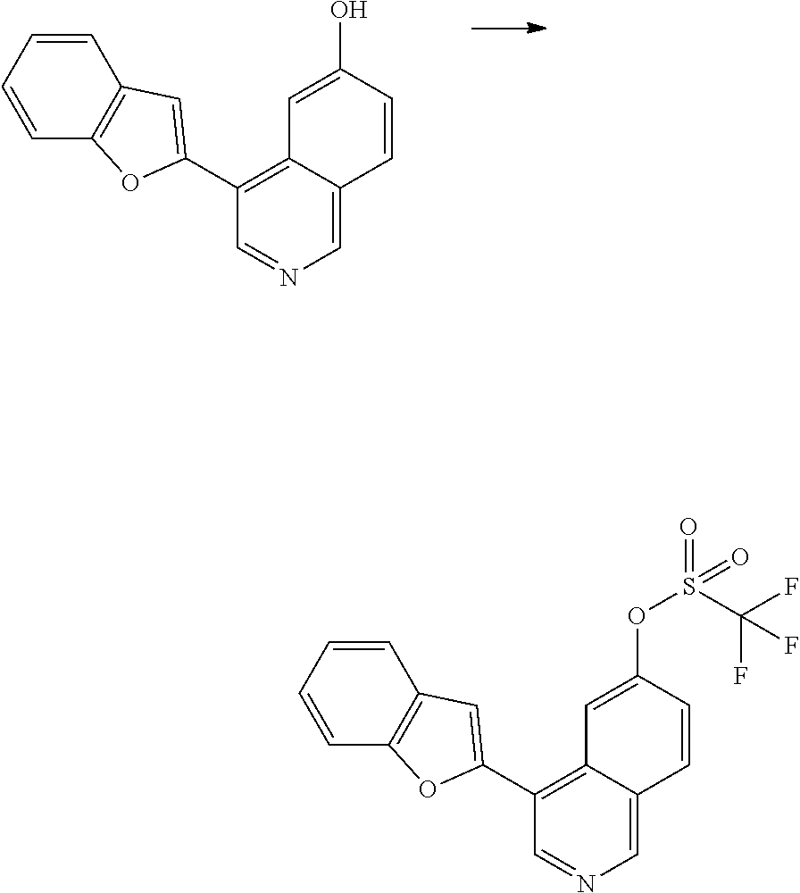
C1=NC=C2C(=C1C1=CC3=C(O1)C=CC=C3)C=C(O)C=C2.C1=NC=C2C(=C1C1=CC3=C(O1)C=CC=C3)C=C(OS(=O)(=O)C(F)(F)F)C=C2
